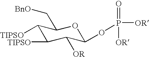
[TIPSO]C1C(C[BnO])OC(OP([OR])(=O)[OR])C([OR])C1[TIPSO]
